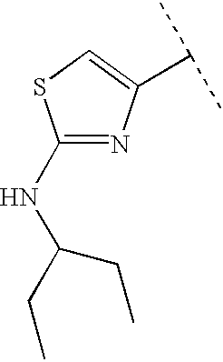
C1(NC(CC)CC)=NC(C(C)C)=CS1
